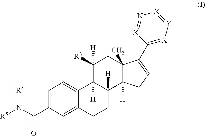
C1=C(C(N([R5])[R4])=O)C=C2C(=C1)C1([H])C([H])(CC2)C2([H])C(C)(CC1([H])[R3])C(C1=[X][Y]=[X]N=[X]1)=CC2
